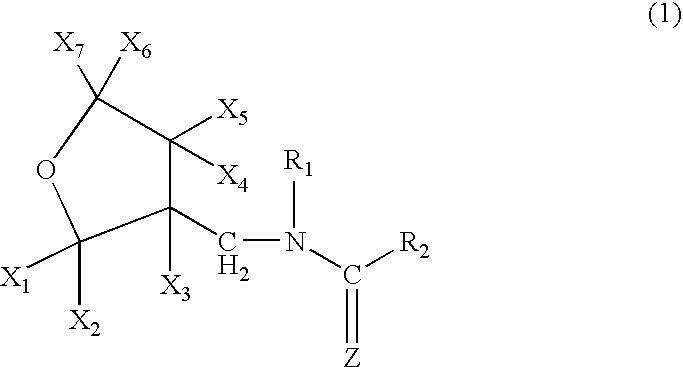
N(C([R2])=[Z])(CC1([X3])C([X1])([X2])OC([X7])([X6])C1([X5])[X4])[R1]
